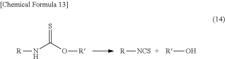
S=C(O[R])N[R].[NCS][R].[R]O
